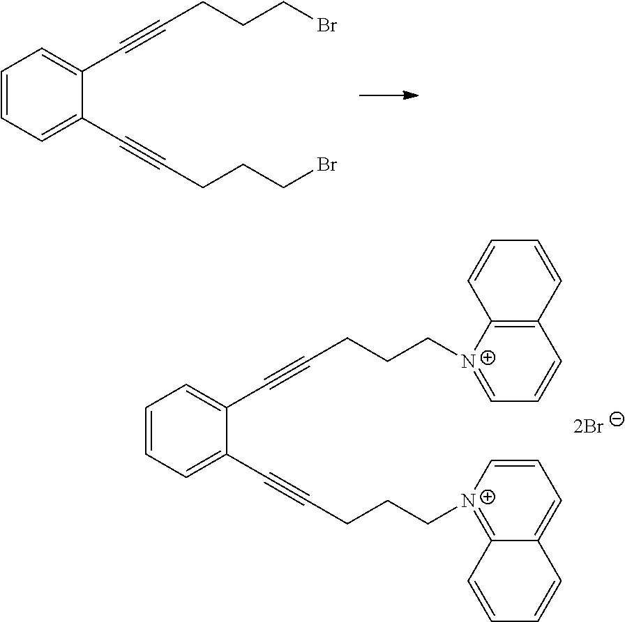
C1=CC=C(C#CCCCBr)C(C#CCCCBr)=C1.C1=CC=C(C#CCCC[N+]2=C3C(=CC=C2)C=CC=C3)C(C#CCCC[N+]2=CC=CC3=C2C=CC=C3)=C1
